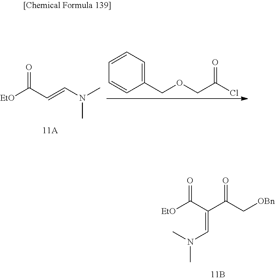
[EtO]C(=O)C(C(C[OBn])=O)=CN(C)C.C1=CC=C(COCC(=O)Cl)C=C1.[EtO]C(=O)C=CN(C)C
